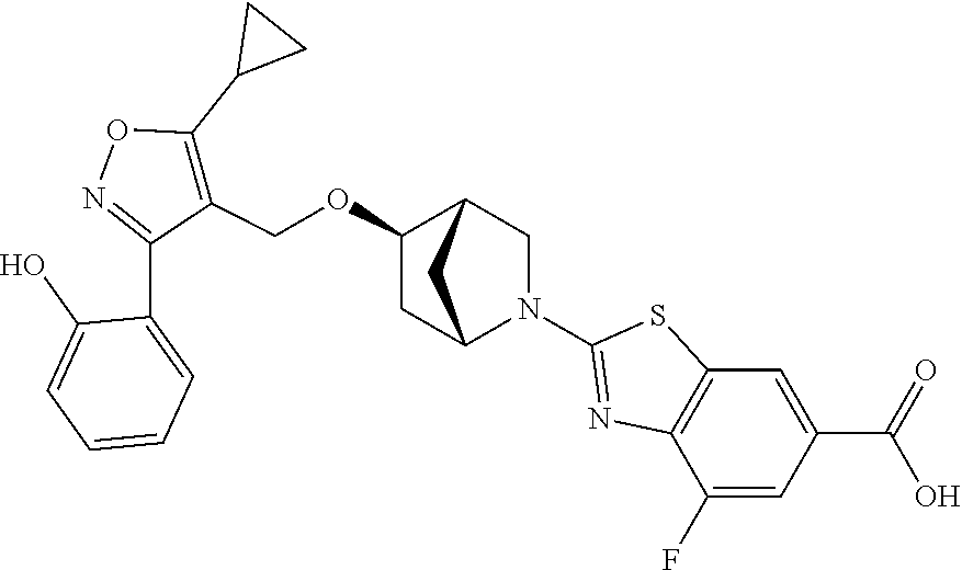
C1(OCC2=C(C3CC3)ON=C2C2=CC=CC=C2O)CC2N(C3=NC4=C(S3)C=C(C(=O)O)C=C4F)CC1C2
